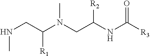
N(CC(N(CC(NC([R3])=O)[R2])C)[R1])C
